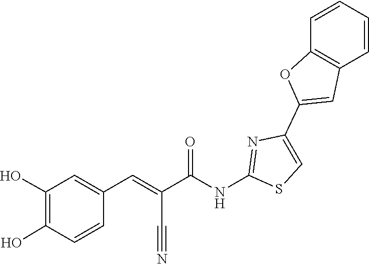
C12=C(C=CC=C1)C=C(C1=CSC(NC(C(C#N)=CC3=CC(O)=C(O)C=C3)=O)=N1)O2
